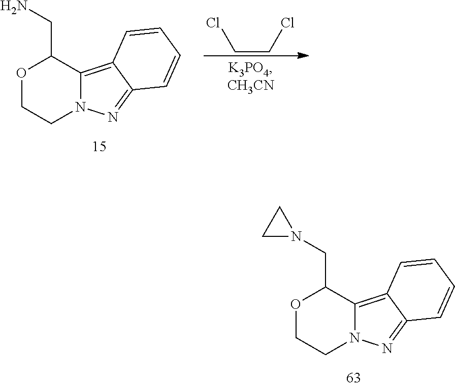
C(CCl)Cl.O1CCN2C(=C3C(=N2)C=CC=C3)C1CN.O1CCN2C(=C3C(=N2)C=CC=C3)C1CN1CC1
